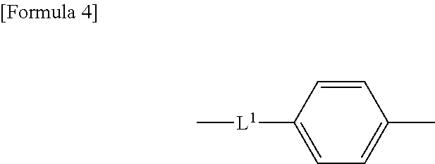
C1=CC([L1]C)=CC=C1C
